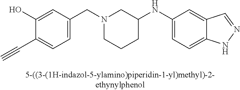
N1(CC2=CC=C(C#C)C(O)=C2)CCCC(NC2=CC=C3C(=C2)C=NN3)C1
